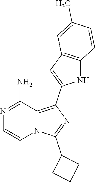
N1=C(N)C2=C(C3=CC4=C(N3)C=CC(C)=C4)N=C(C3CCC3)N2C=C1
